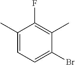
C1(C)=CC=C(Br)C(C)=C1F
